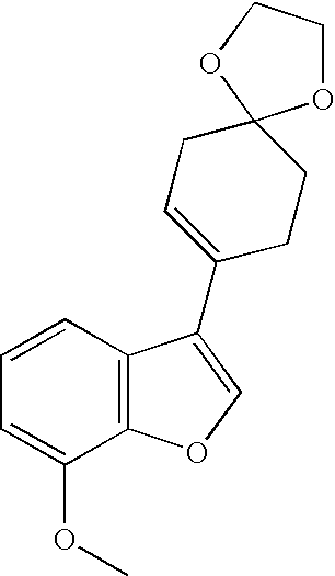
C1=CC2=C(C(OC)=C1)OC=C2C1=CCC2(CC1)OCCO2
